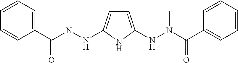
C1=CC(C(N(NC2=CC=C(NN(C(C3=CC=CC=C3)=O)C)N2)C)=O)=CC=C1
